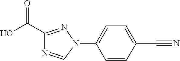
C1(C(O)=O)=NN(C2=CC=C(C#N)C=C2)C=N1
